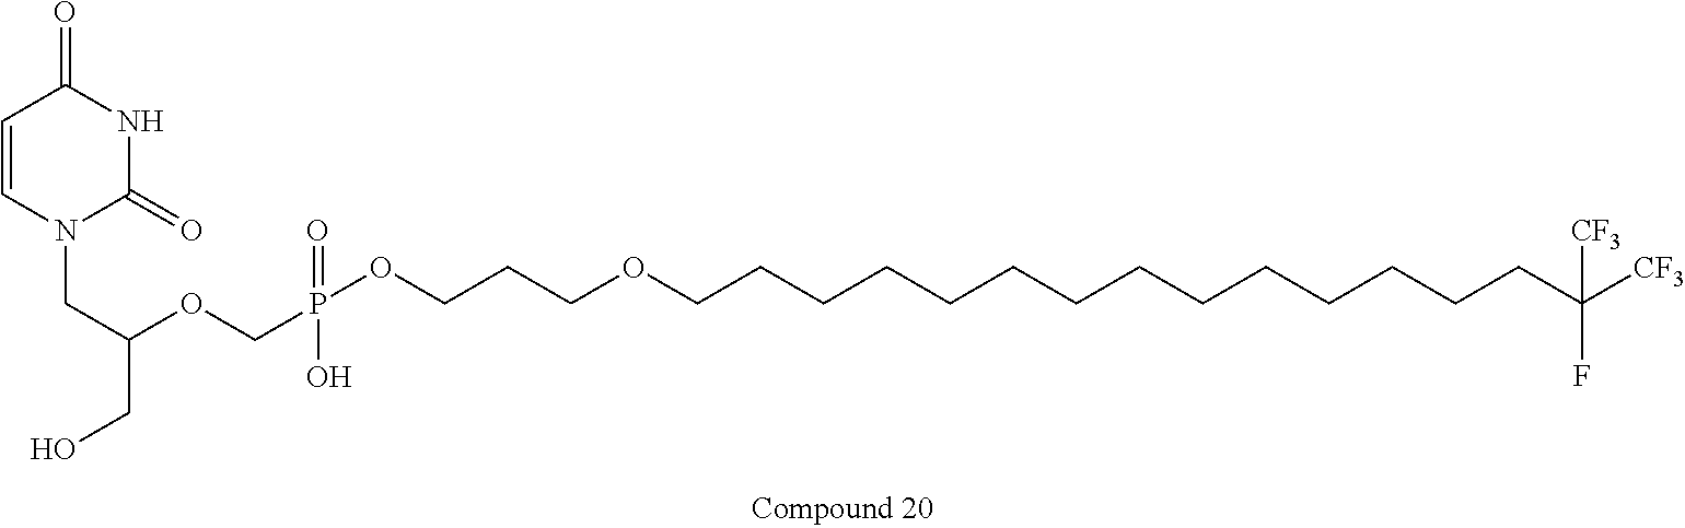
C1=CN(CC(CO)OCP(=O)(OCCCOCCCCCCCCCCCCCCC([CF3])([CF3])F)O)C(=O)NC1=O
